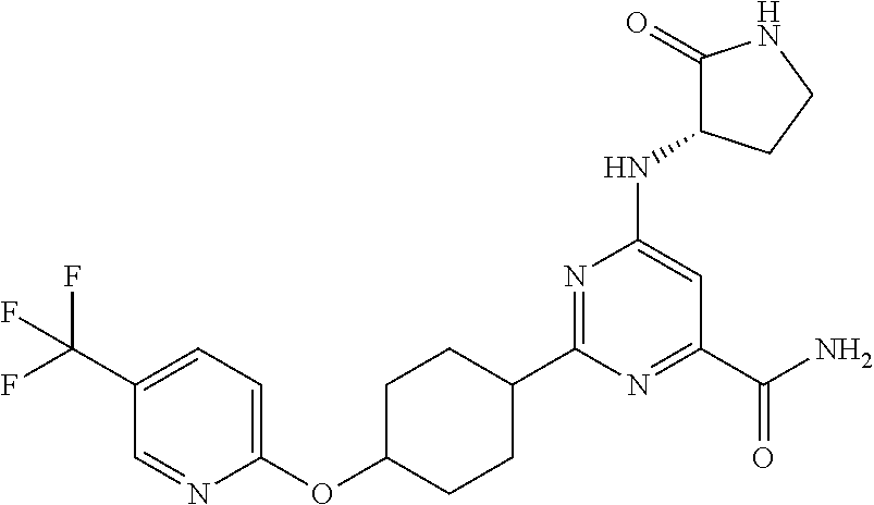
C1(C2CCC(OC3=CC=C(C(F)(F)F)C=N3)CC2)=NC(NC2C(=O)NCC2)=CC(C(N)=O)=N1
